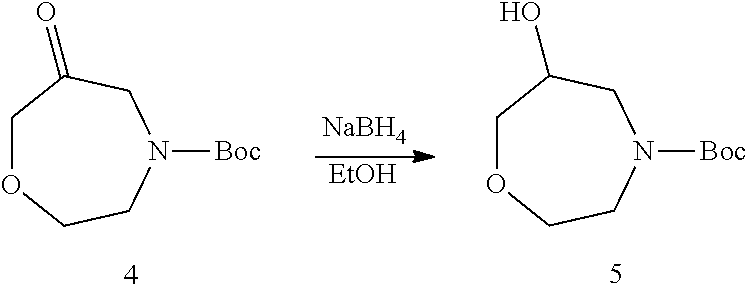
C1OCCN([Boc])CC1O.C1OCCN([Boc])CC1=O.[EtOH].[NaBH4]
